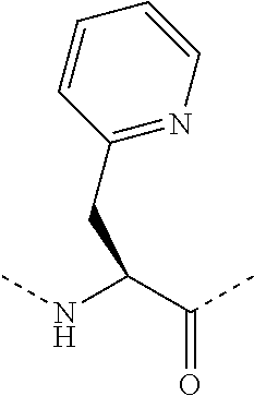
C(C(NC)C(C)=O)C1=NC=CC=C1
